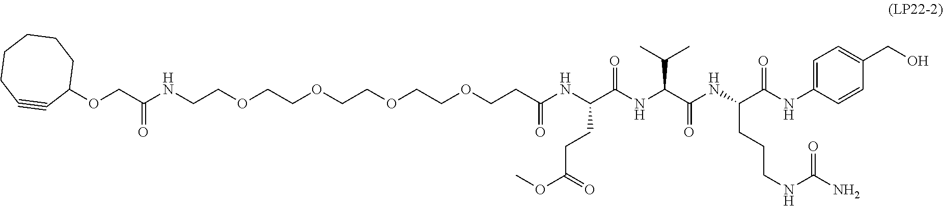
O(CC(NCCOCCOCCOCCOCCC(NC(C(NC(C(NC(C(NC1=CC=C(CO)C=C1)=O)CCCNC(N)=O)=O)C(C)C)=O)CCC(OC)=O)=O)=O)C1CCCCCC#C1
